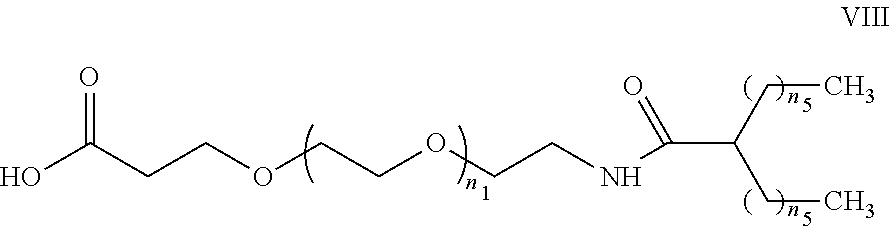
OC(CCOCCOCCNC(C(CC)CC)=O)=O
